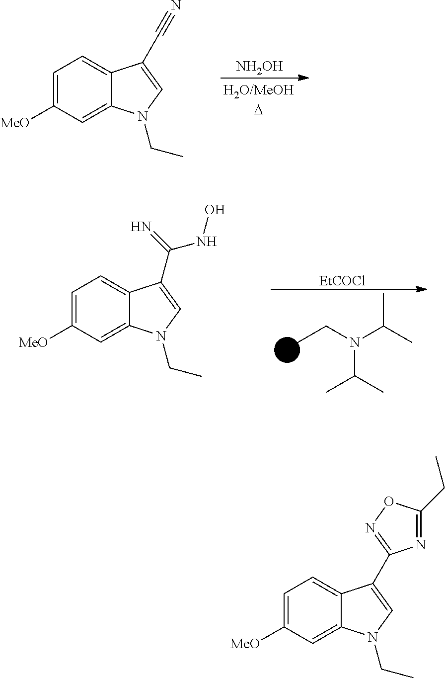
C1=C([MeO])C=C2C(=C1)C(C#N)=CN2CC.[NH2OH].C1=C([MeO])C=C2C(=C1)C(C(=N)NO)=CN2CC.N(C(C)C)(CC)C(C)C.[EtCOCl].C1=C([MeO])C=C2C(=C1)C(C1=NOC(CC)=N1)=CN2CC
